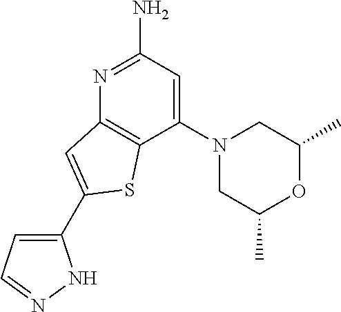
C1(N2CC(C)OC(C)C2)=CC(N)=NC2=C1SC(C1=CC=NN1)=C2
